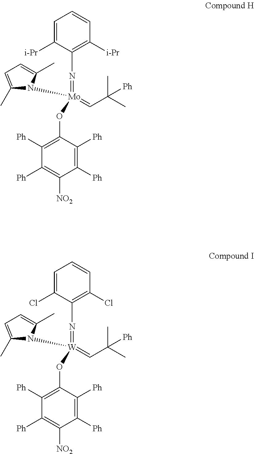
C1=C([i-Pr])C(N=[Mo](=CC(C)(C)[Ph])(OC2=C([Ph])C([Ph])=C([NO2])C([Ph])=C2[Ph])N2C(C)=CC=C2C)=C([i-Pr])C=C1.C1=C(Cl)C(N=[W](=CC(C)(C)[Ph])(OC2=C([Ph])C([Ph])=C([NO2])C([Ph])=C2[Ph])N2C(C)=CC=C2C)=C(Cl)C=C1
